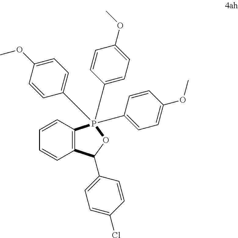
C12=C(C=CC=C1)P(C1=CC=C(OC)C=C1)(C1=CC=C(OC)C=C1)(C1(C)=CC=C(OC)C=C1)OC2C1=CC=C(Cl)C=C1
